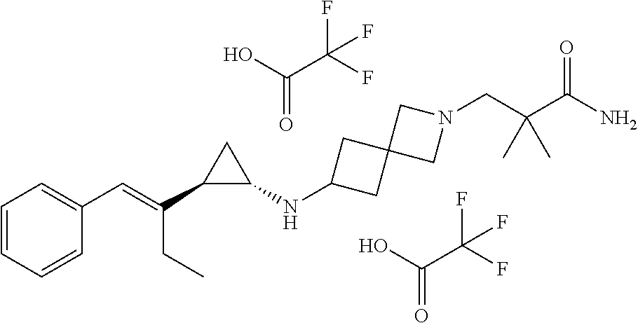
C1=CC=CC(C=C(C2C(NC3CC4(C3)CN(CC(C(N)=O)(C)C)C4)C2)CC)=C1.C(=O)(O)C(F)(F)F.C(=O)(O)C(F)(F)F
